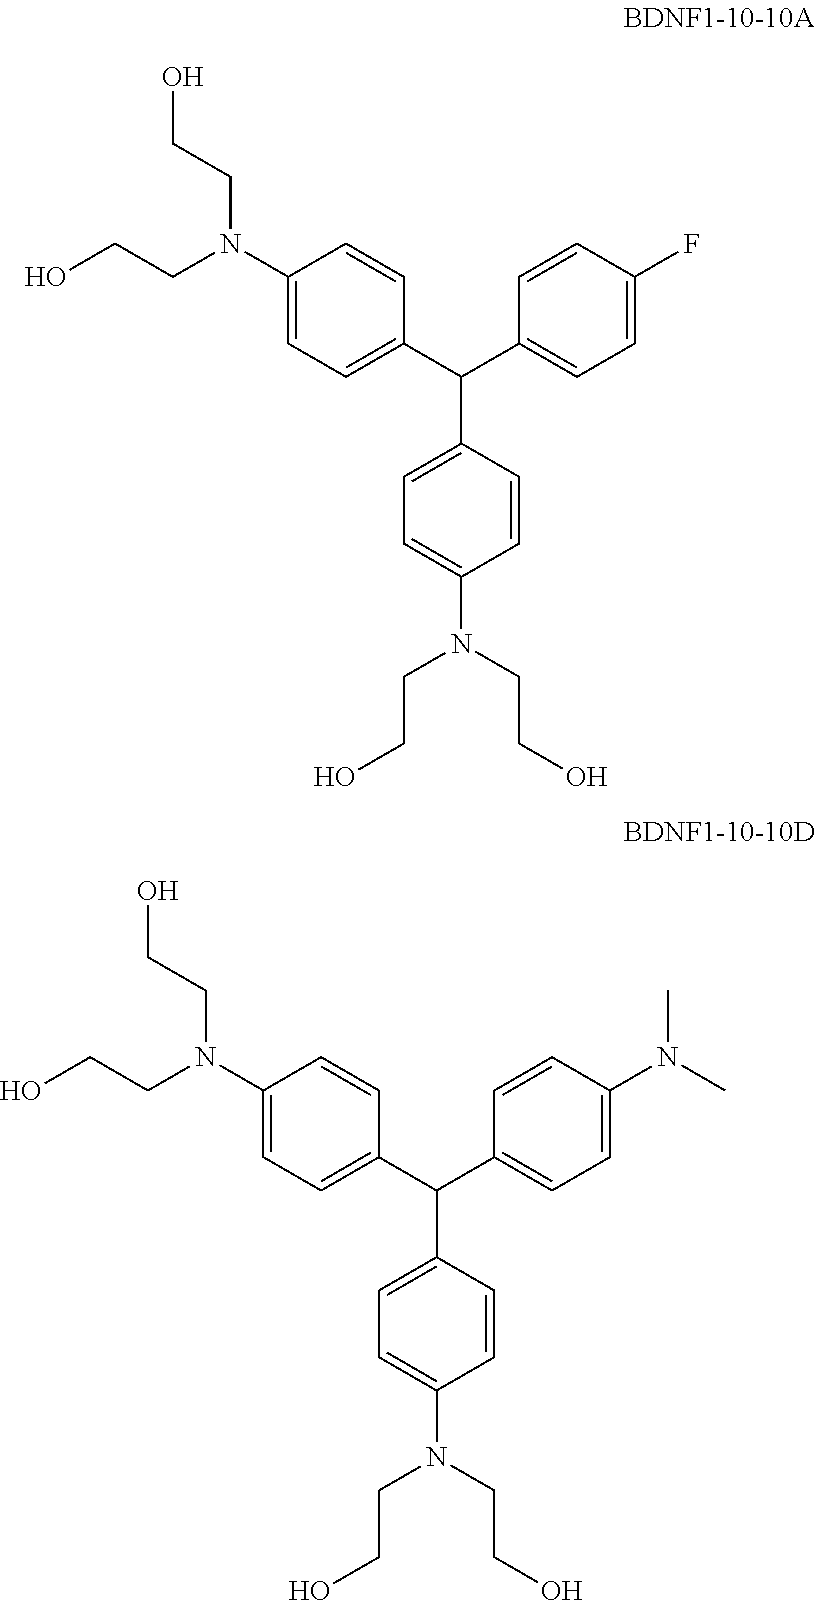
C1=C(F)C=CC(C(C2=CC=C(N(CCO)CCO)C=C2)C2=CC=C(N(CCO)CCO)C=C2)=C1.C1=C(N(C)C)C=CC(C(C2=CC=C(N(CCO)CCO)C=C2)C2=CC=C(N(CCO)CCO)C=C2)=C1
